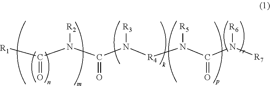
[R1]C(N(C(N([R4]N(C(N([R7])[R6])=O)[R5])[R3])=O)[R2])=O
